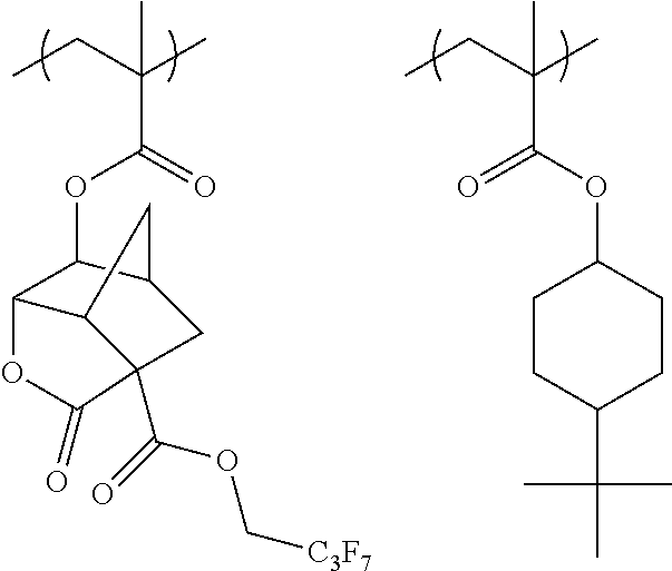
C(C(C)(C(OC1C2C3CC1CC3(C(=O)OC[C3F7])C(=O)O2)=O)C)C.C(C(C)(C(=O)OC1CCC(C(C)(C)C)CC1)C)C
